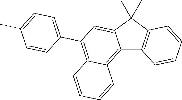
C12=C3C(=C(C4=CC=C(C)C=C4)C=C1C(C)(C)C1=C2C=CC=C1)C=CC=C3
